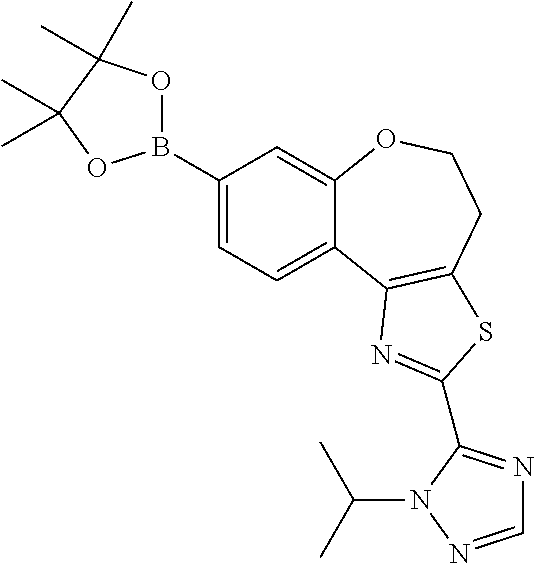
C1(B2OC(C)(C)C(C)(C)O2)=CC=C2C(=C1)OCCC1=C2N=C(C2=NC=NN2C(C)C)S1
